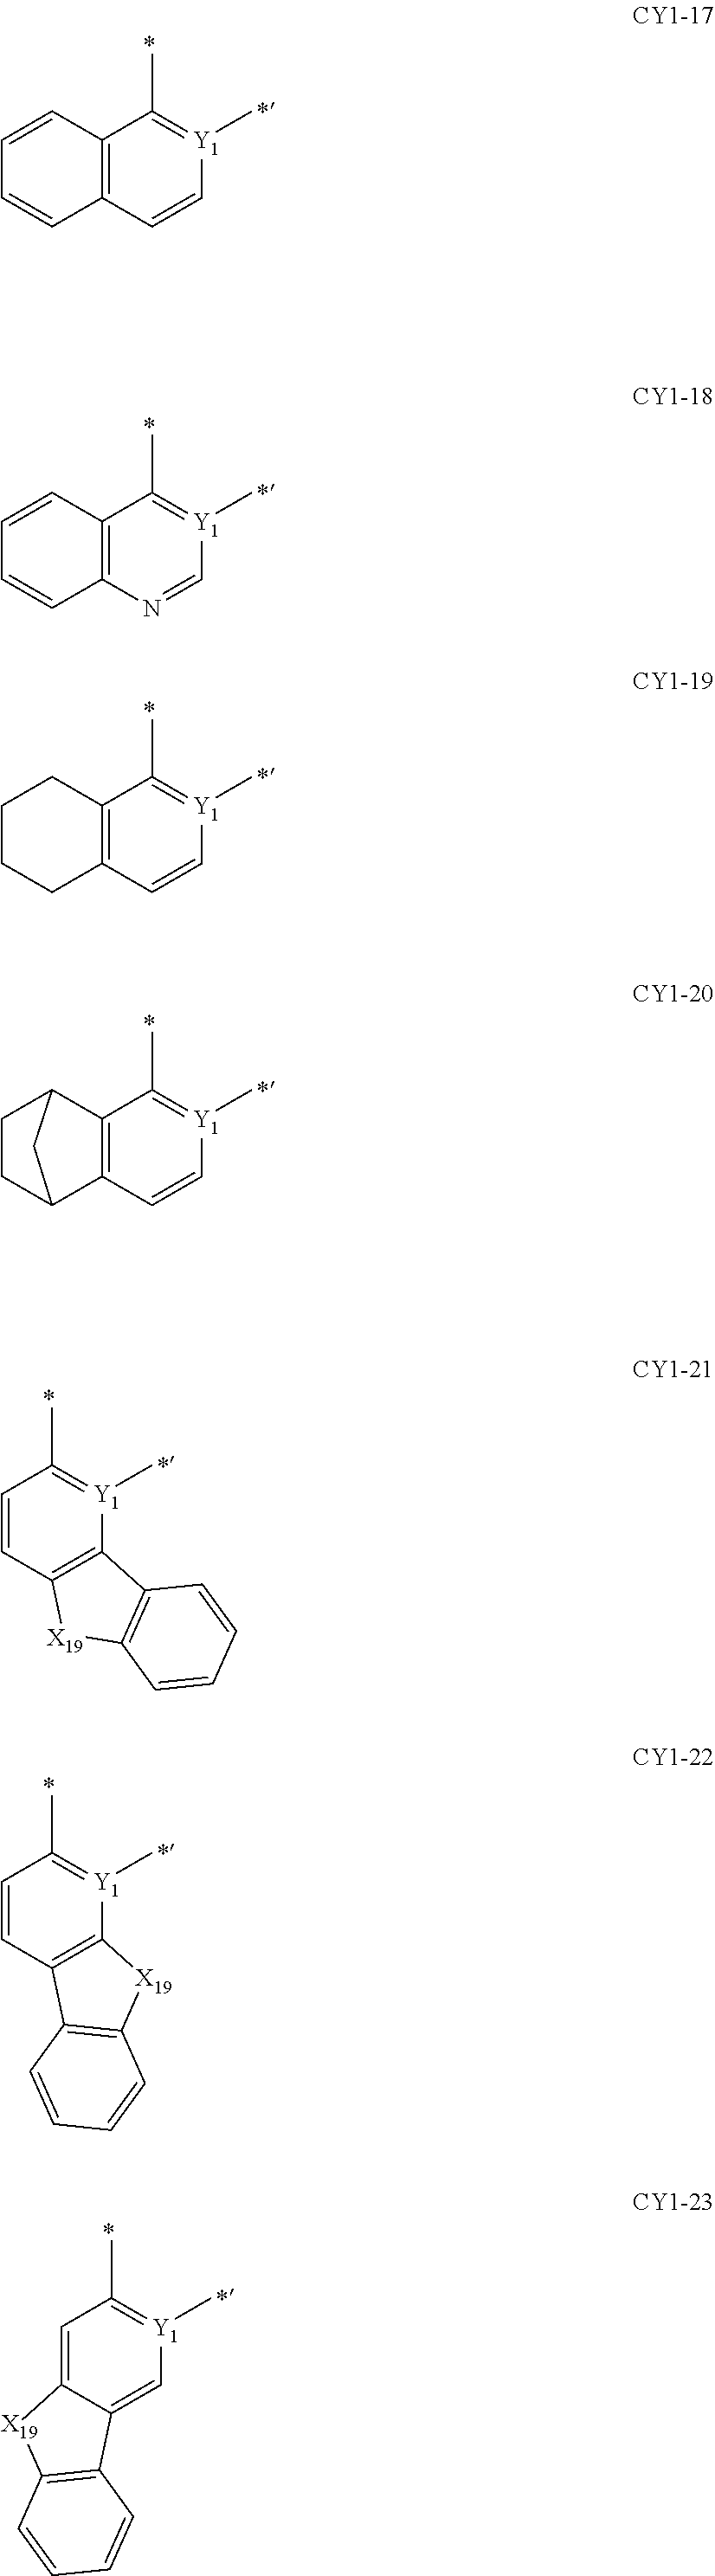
[Y1]1(C)=C(C)C2=C(C=C1)C=CC=C2.[Y1]1(C)=C(C)C2=C(N=C1)C=CC=C2.[Y1]1(C)=C(C)C2=C(C=C1)CCCC2.[Y1]1(C)=C(C)C2=C(C=C1)C1CCC2C1.[Y1]1(C)=C(C)C=CC2=C1C1=C([X19]2)C=CC=C1.[Y1]1(C)=C(C)C=CC2=C1[X19]C1=C2C=CC=C1.[Y1]1(C)=C(C)C=C2C(=C1)C1=C([X19]2)C=CC=C1
